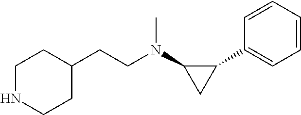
C1(C2=CC=CC=C2)C(N(CCC2CCNCC2)C)C1
